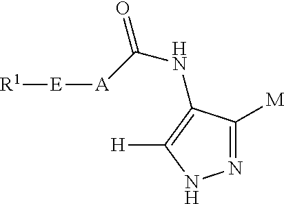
N1=C([M])C(NC(=O)[A][E][R1])=C([H])N1
